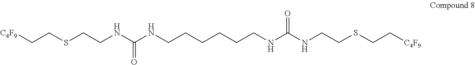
[C4F9]CCSCCNC(NCCCCCCNC(NCCSCC[C4F9])=O)=O
